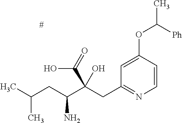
C1=CC(OC([Ph])C)=CC(CC(C(CC(C)C)N)(C(=O)O)O)=N1
